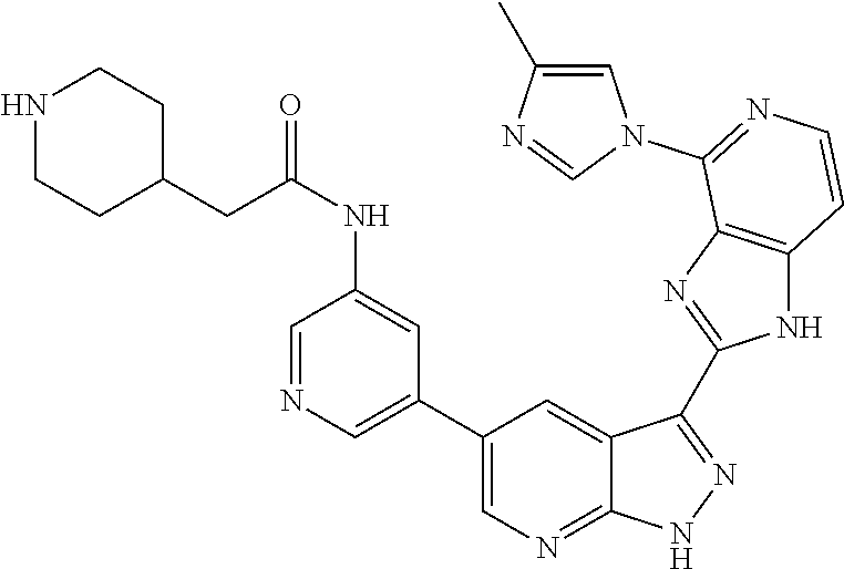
C1=NC=C(C2=CN=C3C(=C2)C(C2=NC4=C(N2)C=CN=C4N2C=C(C)N=C2)=N[N H]3)C=C1NC(=O)CC1CCNCC1
